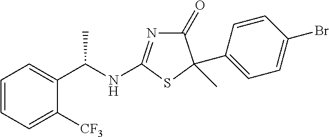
C1(=O)N=C(NC(C2=CC=CC=C2[CF3])C)SC1(C1=CC=C(Br)C=C1)C
